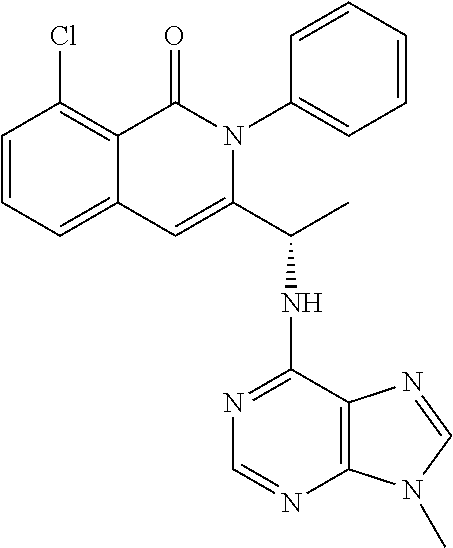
C1=CC=C2C(=C1Cl)C(=O)N(C1=CC=CC=C1)C(C(C)NC1=NC=NC3=C1N=CN3C)=C2
